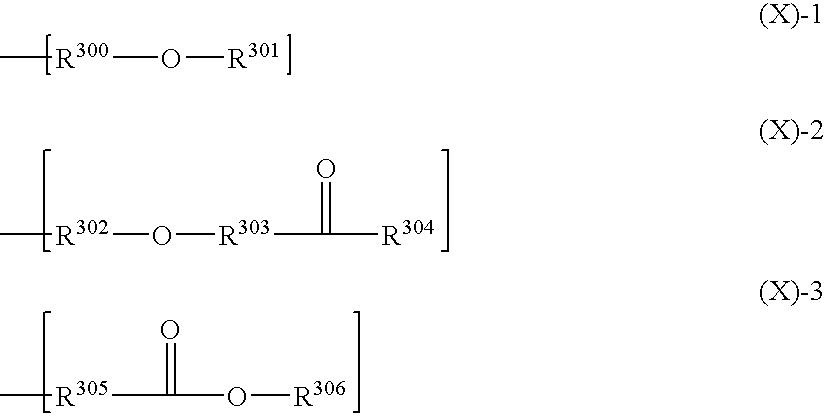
[R300](C)O[R301].[R302](C)O[R303]C(=O)[R304].[R305](C)C(=O)O[R306]
